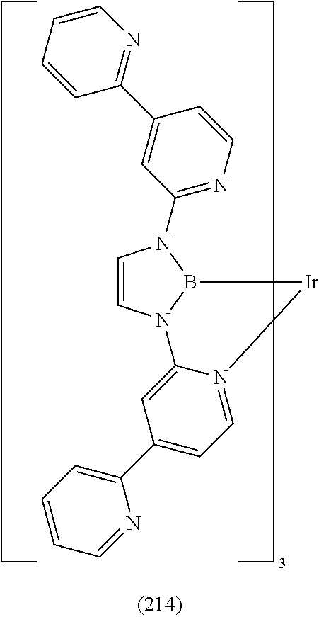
C1=CN2B(N1C1=NC=CC(C3=NC=CC=C3)=C1)[Ir]N1=CC=C(C3=CC=CC=N3)C=C21
